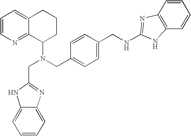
C(N(CC1=CC=C(CNC2=NC3=C(N2)C=CC=C3)C=C1)C1CCCC2=CC=CN=C12)C1=NC2=CC=CC=C2N1
